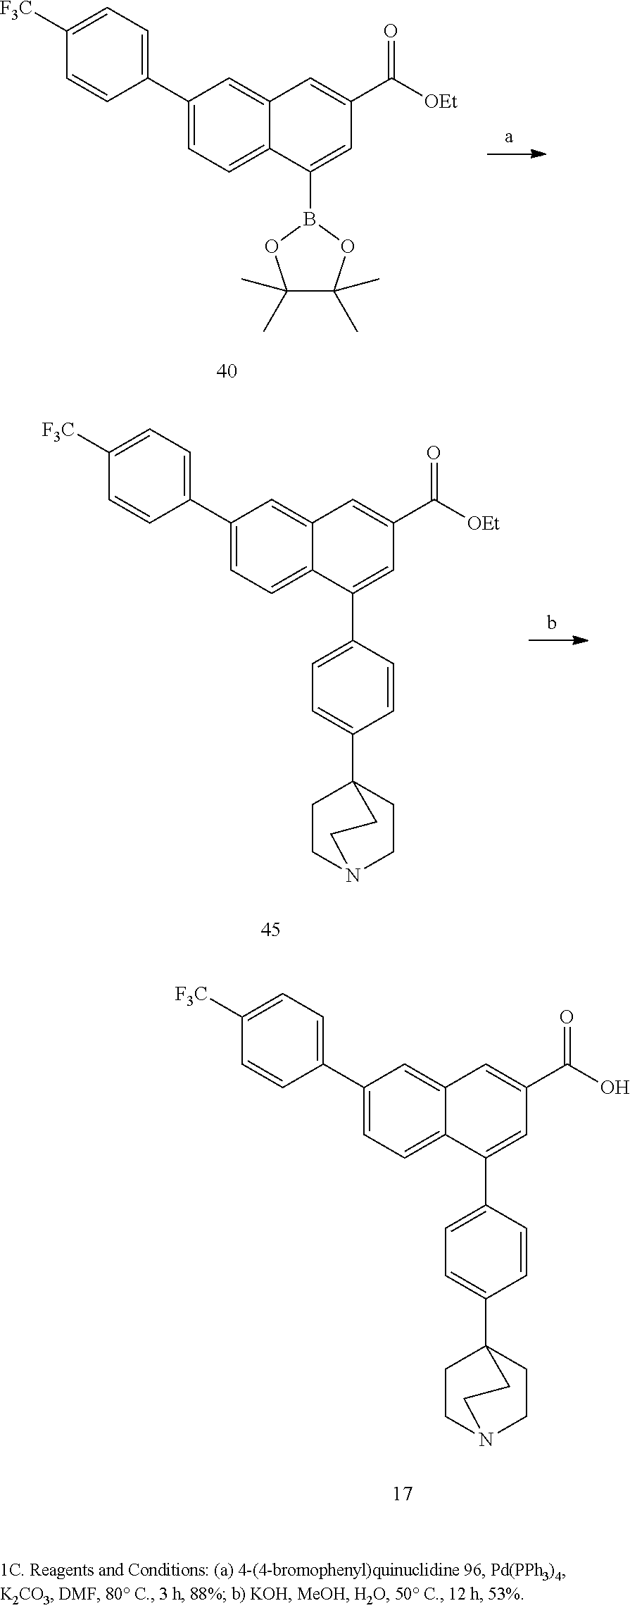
C1([F3C])=CC=C(C2=CC=C3C(=C2)C=C(C([OEt])=O)C=C3B2OC(C)(C)C(C)(C)O2)C=C1.C1([F3C])=CC=C(C2=CC=C3C(=C2)C=C(C([OEt])=O)C=C3C2=CC=C(C34CCN(CC3)CC4)C=C2)C=C1.C1([F3C])=CC=C(C2=CC=C3C(=C2)C=C(C(O)=O)C=C3C2=CC=C(C34CCN(CC3)CC4)C=C2)C=C1
